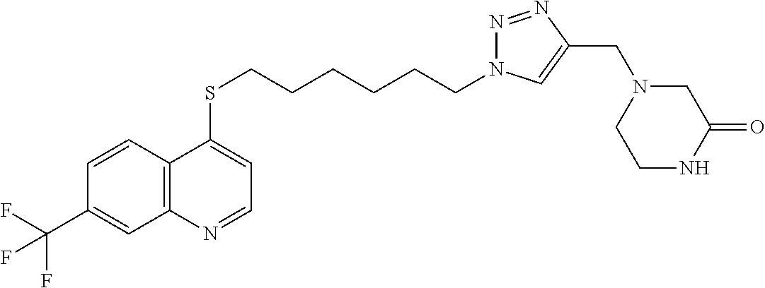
C12=C(C=CC(C(F)(F)F)=C1)C(SCCCCCCN1N=NC(CN3CCNC(=O)C3)=C1)=CC=N2
